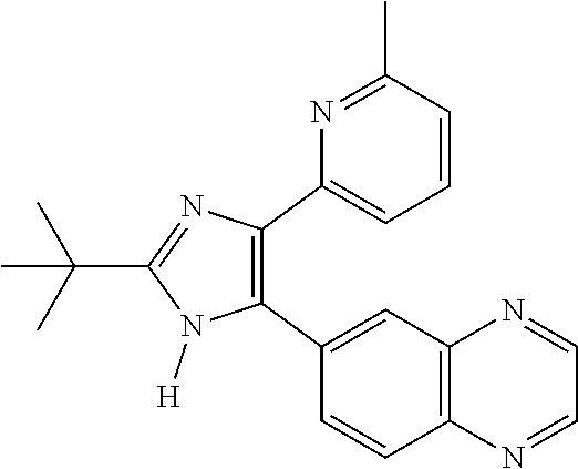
C1=CC2=C(C=C1C1=C(C3=CC=CC(C)=N3)N=C(C(C)(C)C)N1[H])N=CC=N2
